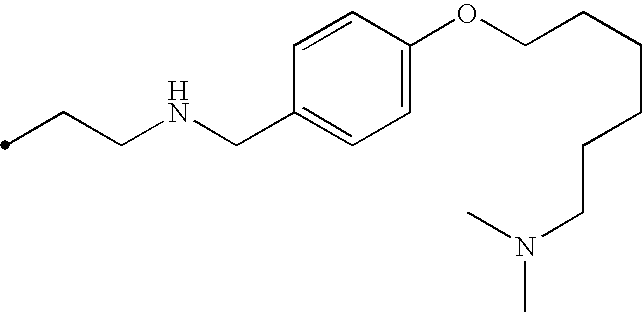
C(CNCC1=CC=C(OCCCCCCN(C)C)C=C1)C
